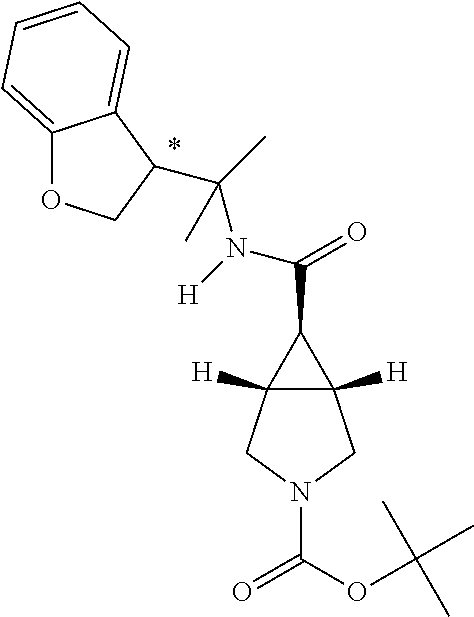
C(=O)(C1C2([H])C1([H])CN(C(=O)OC(C)(C)C)C2)N(C(C)(C)C1COC2=CC=CC=C21)[H]
